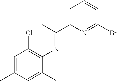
C1=C(C)C=C(C)C(N=C(C)C2=CC=CC(Br)=N2)=C1Cl
